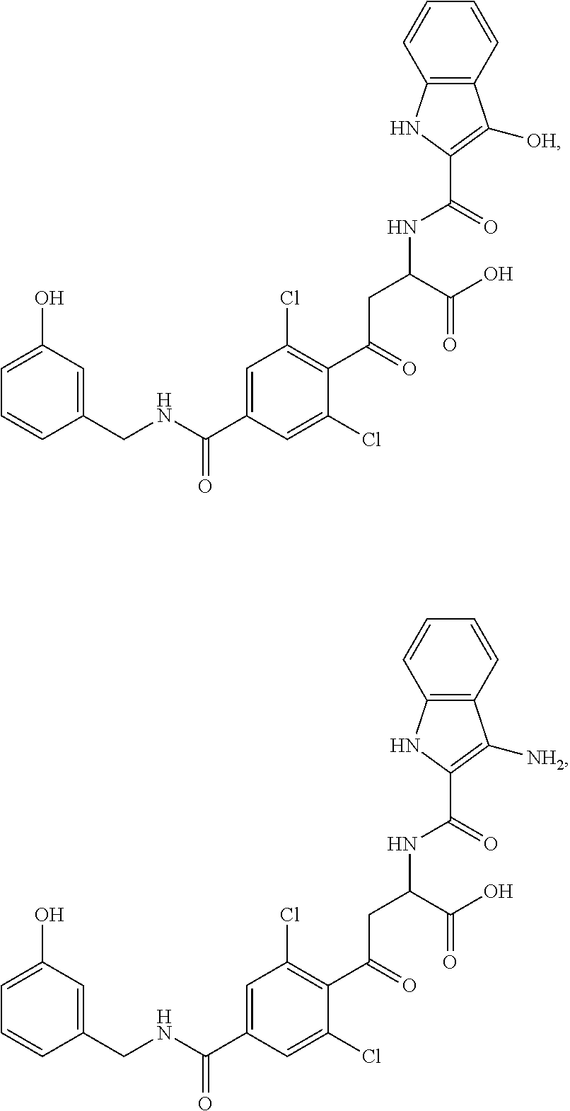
C1=C(O)C=C(CNC(C2=CC(Cl)=C(C(=O)CC(NC(C3=C([OH])C4=C(N3)C=CC=C4)=O)C(O)=O)C(Cl)=C2)=O)C=C1.C1=C(O)C=C(CNC(C2=CC(Cl)=C(C(=O)CC(NC(C3=C([NH2])C4=C(N3)C=CC=C4)=O)C(O)=O)C(Cl)=C2)=O)C=C1
